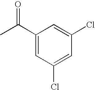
C1(C(C)=O)=CC(Cl)=CC(Cl)=C1
